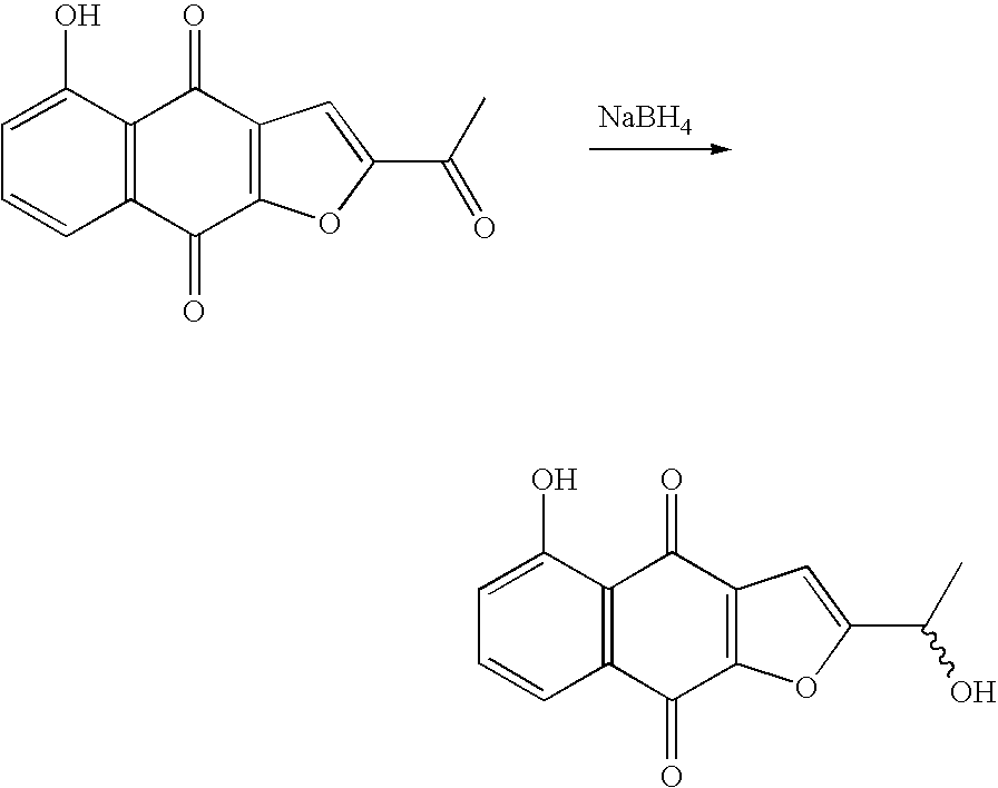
C1=C(O)C2=C(C=C1)C(=O)C1=C(C2=O)C=C(C(C)O)O1.C1=C(O)C2=C(C=C1)C(=O)C1=C(C2=O)C=C(C(C)=O)O1.[NaBH4]
